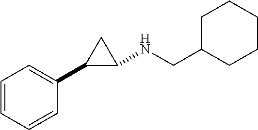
C1=CC=CC(C2C(NCC3CCCCC3)C2)=C1
